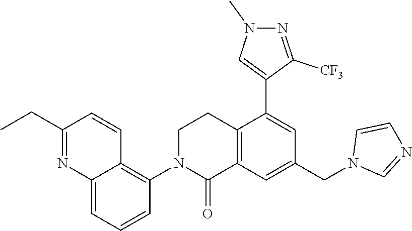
C12=C(C=C(CN3C=NC=C3)C=C1C1=CN(C)N=C1[CF3])C(=O)N(C1=C3C(=CC=C1)N=C(CC)C=C3)CC2
